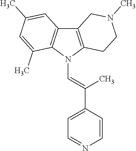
C12=C(N(C=C(C3=CC=NC=C3)C)C3=C1C=C(C)C=C3C)CCN(C)C2
